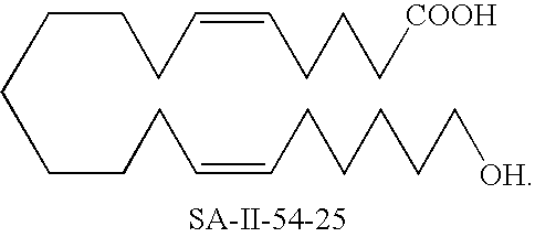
C(CCCCC=CCCCCC[OH])CCC=CCCC[COOH]
